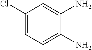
C1(Cl)=CC=C(N)C(N)=C1
